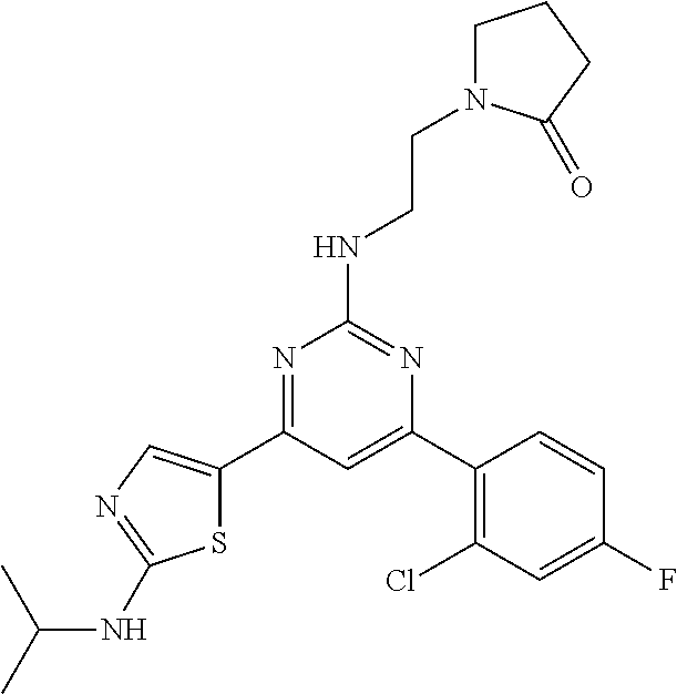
N1=C(C2=CN=C(NC(C)C)S2)C=C(C2=C(Cl)C=C(F)C=C2)N=C1NCCN1CCCC1=O
